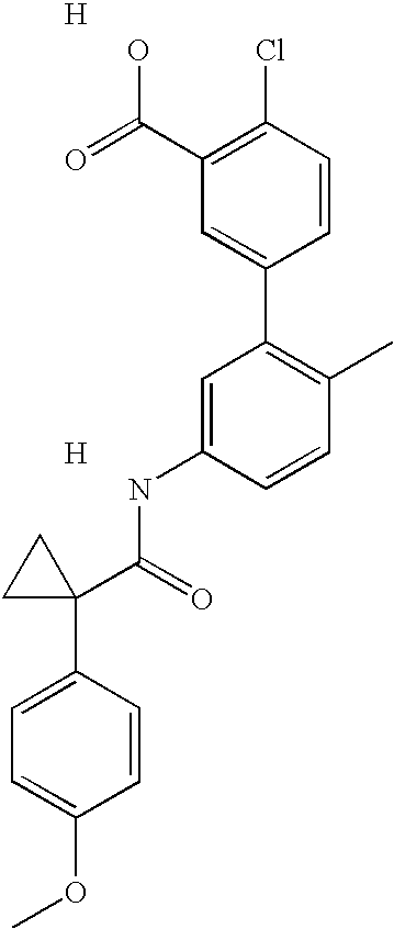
[H].C1=C(NC(C2(C3=CC=C(OC)C=C3)CC2)=O)C=CC(C)=C1C1=CC(C(=O)O)=C(Cl)C=C1.[H]
